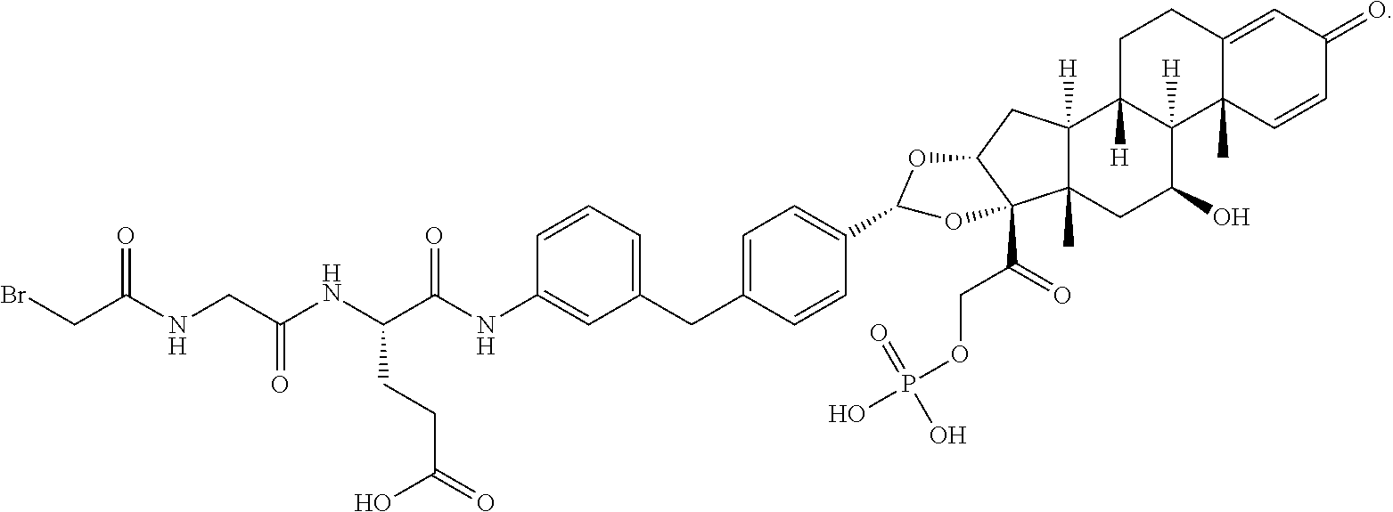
C1=CC2(C)C(=CC1=O)CCC1([H])C2([H])C(O)CC2(C)C1([H])CC1C2(C(=O)COP(O)(=O)O)OC(C2=CC=C(CC3=CC=CC(NC(C(NC(CNC(CBr)=O)=O)CCC(=O)O)=O)=C3)C=C2)O1
